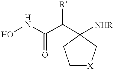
ONC(C([R])C1([NHR])C[X]CC1)=O
